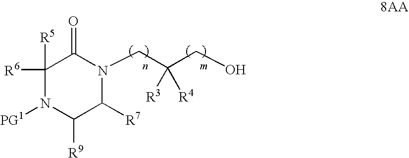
N1(CC(CO)([R3])[R4])C(=O)C([R6])([R5])N([PG1])C([R9])C1[R7]
